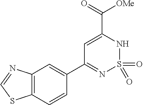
C1=C(C(=O)[OMe])NS(=O)(=O)N=C1C1=CC2=C(C=C1)SC=N2
